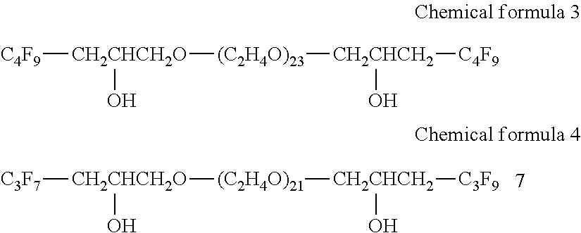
[C3F7][CH2CHCH2O]([(C2H4O)21][CH2CHCH2]([C3F9])O)O.[C4F9][CH2CHCH2O]([(C2H4O)23][CH2CHCH2]([C4F9])O)O
